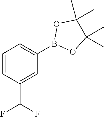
B1(C2=CC=CC(C(F)F)=C2)OC(C)(C)C(C)(C)O1
